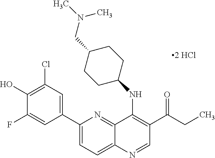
C1(C2=CC(Cl)=C(O)C(F)=C2)=CC=C2C(=N1)C(NC1CCC(CN(C)C)CC1)=C(C(=O)CC)C=N2
